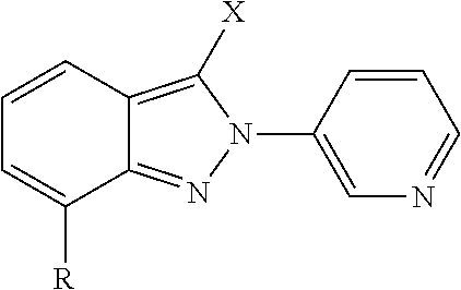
C1=CC2=C([X])N(C3=CN=CC=C3)N=C2C([R])=C1
